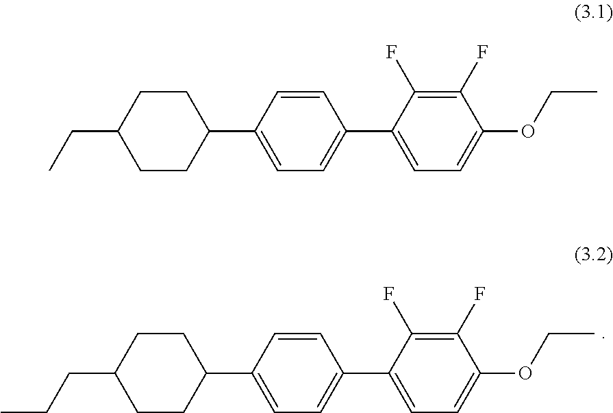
C1C(CCC)CCC(C2=CC=C(C3=CC=C(OCC)C(F)=C3F)C=C2)C1.C1C(CC)CCC(C2=CC=C(C3=CC=C(OCC)C(F)=C3F)C=C2)C1
